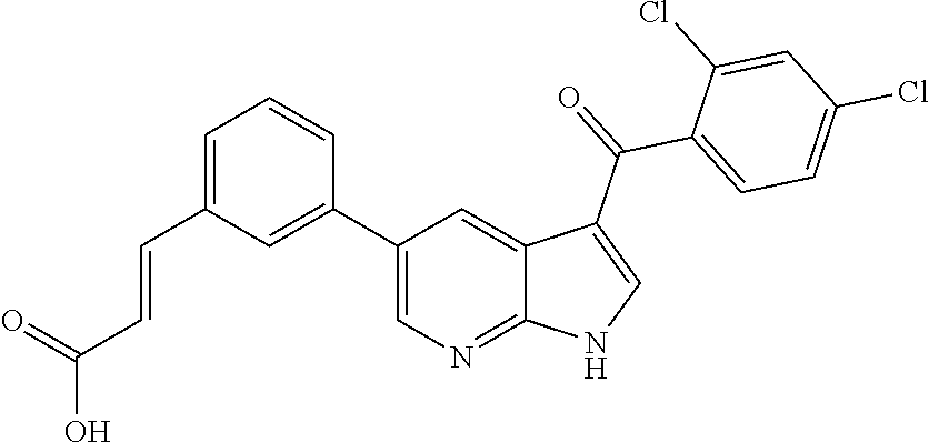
C1(C2=CC(C=CC(O)=O)=CC=C2)=CN=C2C(=C1)C(C(=O)C1=CC=C(Cl)C=C1Cl)=CN2
